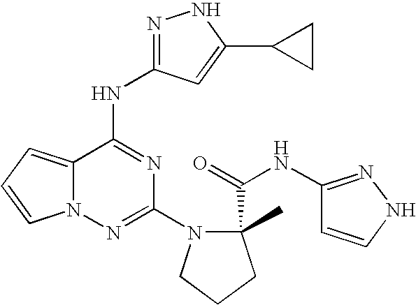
C1(N2CCCC2(C(=O)NC2=NNC=C2)C)=NN2C(=CC=C2)C(NC2=NNC(C3CC3)=C2)=N1
